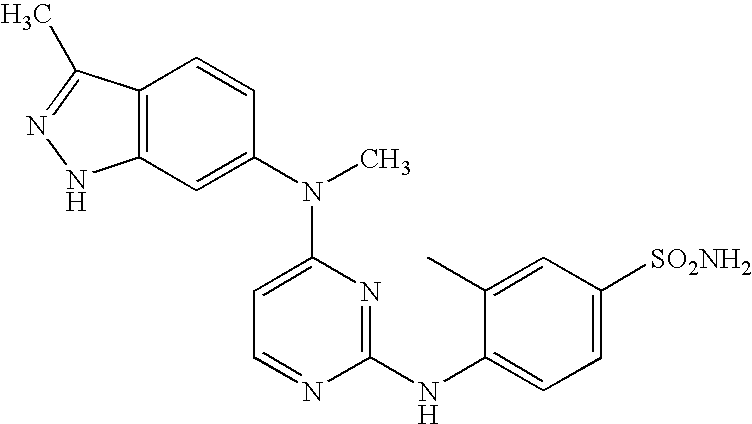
C12=C(C=C(N(C3=CC=NC(NC4=CC=C([SO2NH2])C=C4C)=N3)C)C=C1)NN=C2C
